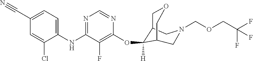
C1(NC2=NC=NC(OC3([H])C4COCC3CN(COCC(F)(F)F)C4)=C2F)=CC=C(C#N)C=C1Cl
